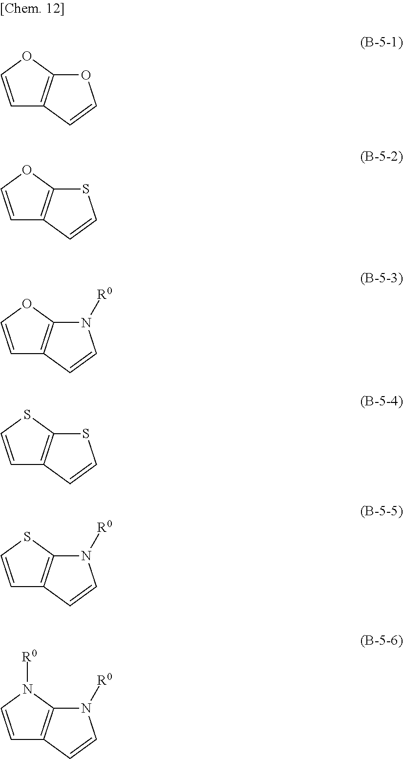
C1=COC2=C1C=CO2.C1=COC2=C1C=CS2.C1=COC2=C1C=CN2[R0].C1=CSC2=C1C=CS2.C1=CSC2=C1C=CN2[R0].C1=CN([R0])C2=C1C=CN2[R0]
